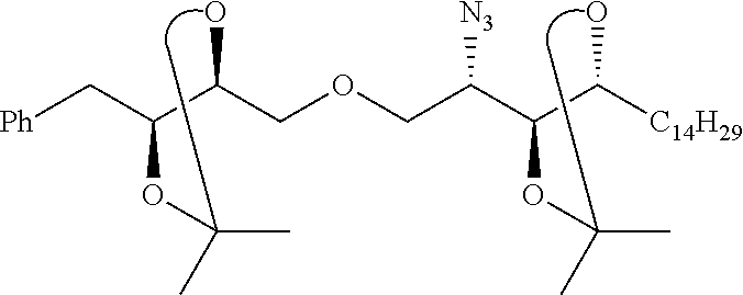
[Ph]CC(C(COCC(C(C([C14H29])O)OC(C)(C)C)[N3])O)OC(C)(C)C
